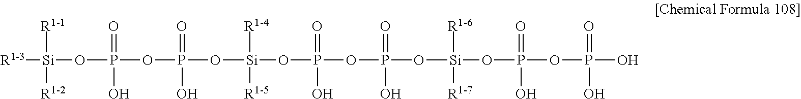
[R1-3][Si](OP(OP(O[Si](OP(OP(O[Si](OP(OP(O)(=O)O)(=O)O)([R1-6])[R1-7])(=O)O)(=O)O)([R1-4])[R1-5])(=O)O)(=O)O)([R1-1])[R1-2]
